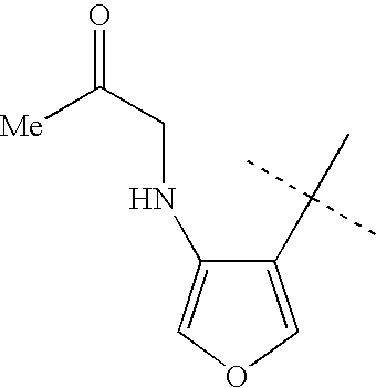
C1(C(C)(C)C)=COC=C1NCC([Me])=O
